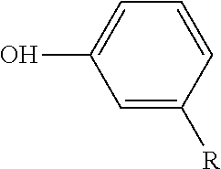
C1=C([R])C=CC=C1O
